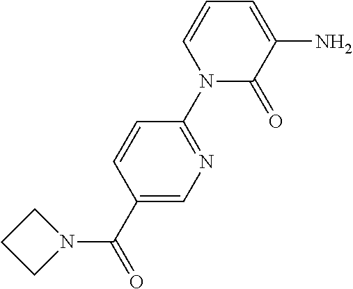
C1(N2C(=O)C(N)=CC=C2)=NC=C(C(=O)N2CCC2)C=C1
